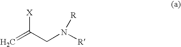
C=C(CN([R])[R])[X]
